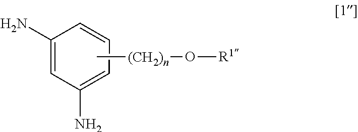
C1(N)=CC(N)=CC=C1.C[(CH2)n]O[R1]
